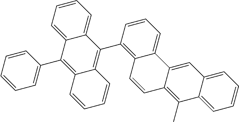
C1=C2C(=CC=C1)C(C1=C3C(=CC=C1)C1=CC4=CC=CC=C4C(C)=C1C=C3)=C1C(=C2C2=CC=CC=C2)C=CC=C1
